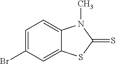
C1=C(Br)C=C2C(=C1)N(C)C(=S)S2
